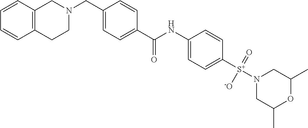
C1=CC2=C(C=C1)CCN(CC1=CC=C(C(NC3=CC=C([S+](N4CC(C)OC(C)C4)(=O)[-O])C=C3)=O)C=C1)C2
